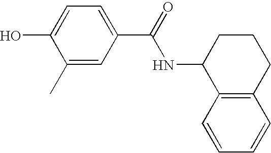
C1=C(O)C(C)=CC(C(NC2C3=C(CCC2)C=CC=C3)=O)=C1
